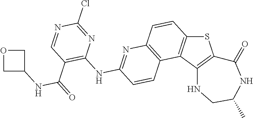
C12=C(C3=C(S1)C(=O)NC(C)CN3)C1=C(C=C2)N=C(NC2=C(C(=O)NC3COC3)C=NC(Cl)=N2)C=C1
